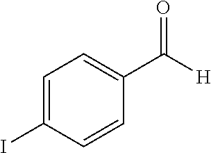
C1=C(I)C=CC(C([H])=O)=C1
